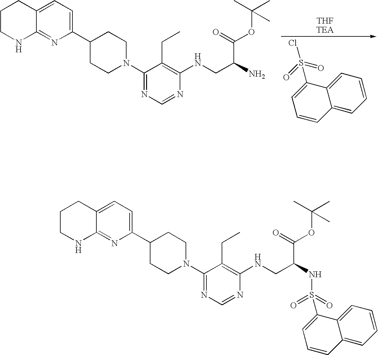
C1CNC2=NC(C3CCN(C4=NC=NC(NCC(C(OC(C)(C)C)=O)N)=C4CC)CC3)=CC=C2C1.C1=CC=C2C(=C1)C=CC=C2S(Cl)(=O)=O.C1CNC2=NC(C3CCN(C4=NC=NC(NCC(C(OC(C)(C)C)=O)NS(C5=CC=CC6=CC=CC=C65)(=O)=O)=C4CC)CC3)=CC=C2C1
